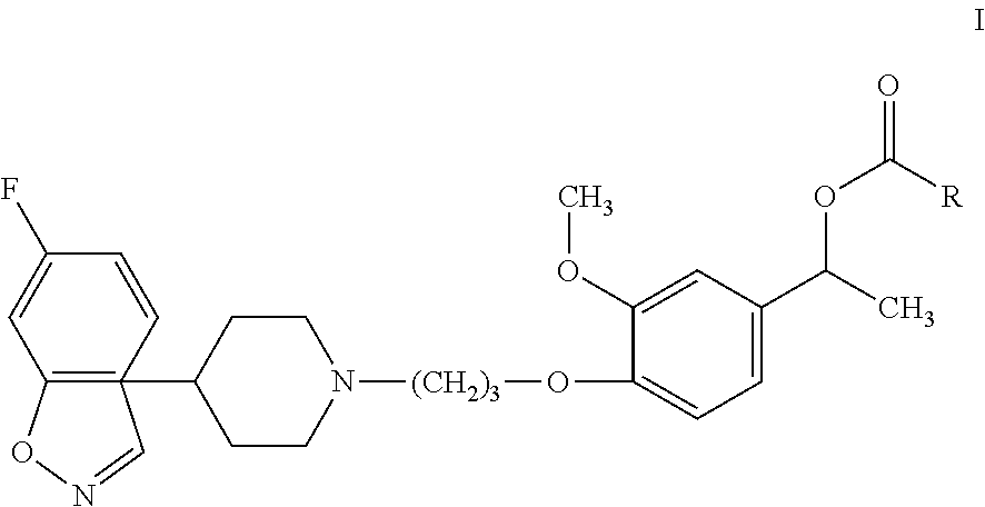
C12=C(C3CCN([(CH2)3]OC4=CC=C(C(C)OC(=O)[R])C=C4OC)CC3)(C=CC(F)=C1)C=NO2
